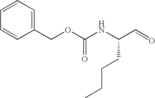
C(OC(NC(C=O)CCCC)=O)C1=CC=CC=C1
